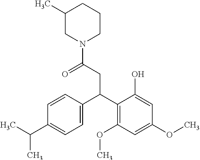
C(C1=CC=C(C(C)C)C=C1)(C1=C(OC)C=C(OC)C=C1O)CC(=O)N1CCCC(C)C1
